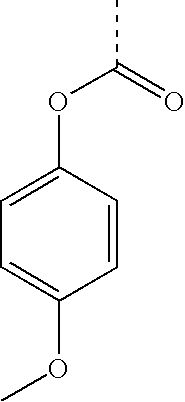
C1=CC(OC(C)=O)=CC=C1OC
